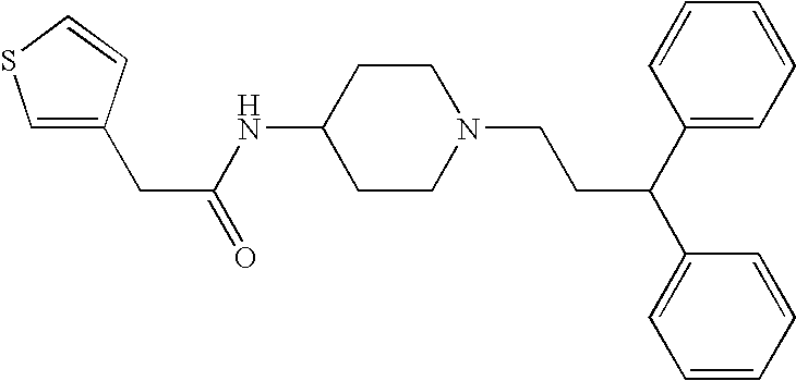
N(C1CCN(CCC(C2=CC=CC=C2)C2=CC=CC=C2)CC1)C(CC1=CSC=C1)=O
